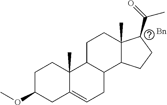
C1C(OC)CC2=CCC3C(C2(C)C1)CCC1(C)C3CCC1C(=O)C.[Bn]
